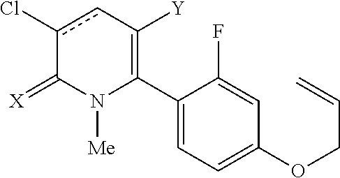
C1(C2=C([Y])cc(Cl)C(=[X])N2[Me])=CC=C(OCC=C)C=C1F
